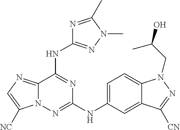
C1(NC2=NN3C(=NC=C3[NC])C(NC3=NN(C)C(C)=N3)=N2)=CC=C2C(=C1)C([CN])=NN2CC(O)C
